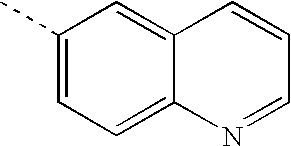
C1(C)=CC=C2C(=C1)C=CC=N2
